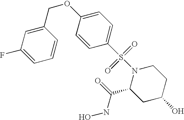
C1(F)=CC=CC(COC2=CC=C(S(N3C(C(=O)NO)CC(O)CC3)(=O)=O)C=C2)=C1
